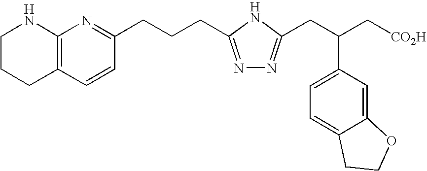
C1CCC2=C(N1)N=C(CCCC1=NN=C(CC(C[CO2H])C3=CC=C4C(=C3)OCC4)N1)C=C2
